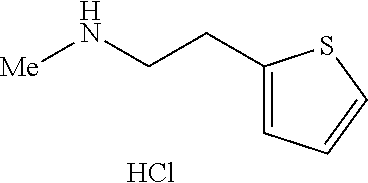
C1=C(CCN[Me])SC=C1.Cl
